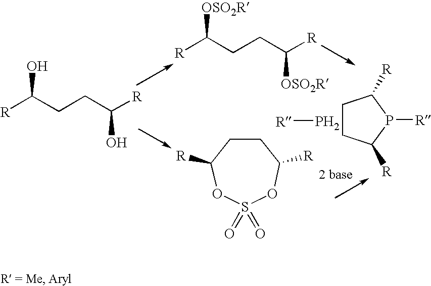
[R]C(CCC([R])O)O.[R]C(CCC([R])[OSO2R])[OSO2R].C1CC([R])OS(=O)(=O)OC1[R].[R]P.C1CC([R])P([R])C1[R]
